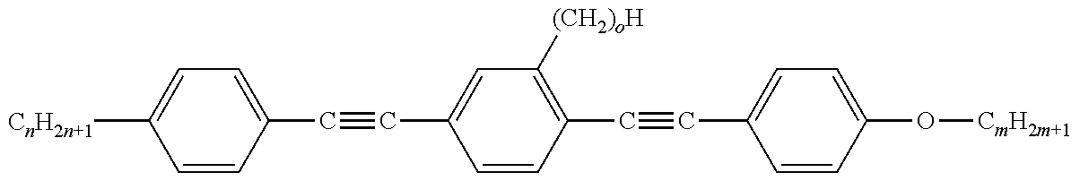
C1=CC(C#CC2=CC([(CH2)oH])=C(C#CC3=CC=C(O[CmH2m+1])C=C3)C=C2)=CC=C1[CnH2n+1]
